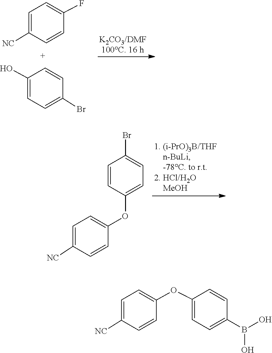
C1(F)=CC=C([NC])C=C1.C1=C(O)C=CC(Br)=C1.C1=CC(OC2=CC=C([NC])C=C2)=CC=C1Br.B(O)(O)C1=CC=C(OC2=CC=C([NC])C=C2)C=C1
